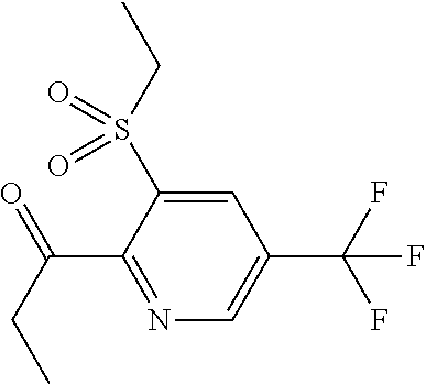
C1=C(S(CC)(=O)=O)C(C(CC)=O)=NC=C1C(F)(F)F
